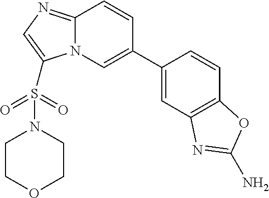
N12C(=NC=C1S(=O)(=O)N1CCOCC1)C=CC(C1=CC3=C(C=C1)OC(N)=N3)=C2
